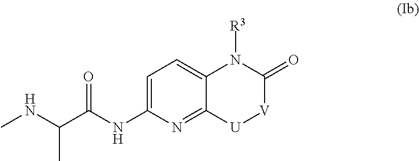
C1=C(NC(C(NC)C)=O)N=C2C(=C1)N([R3])C(=O)[V][U]2
